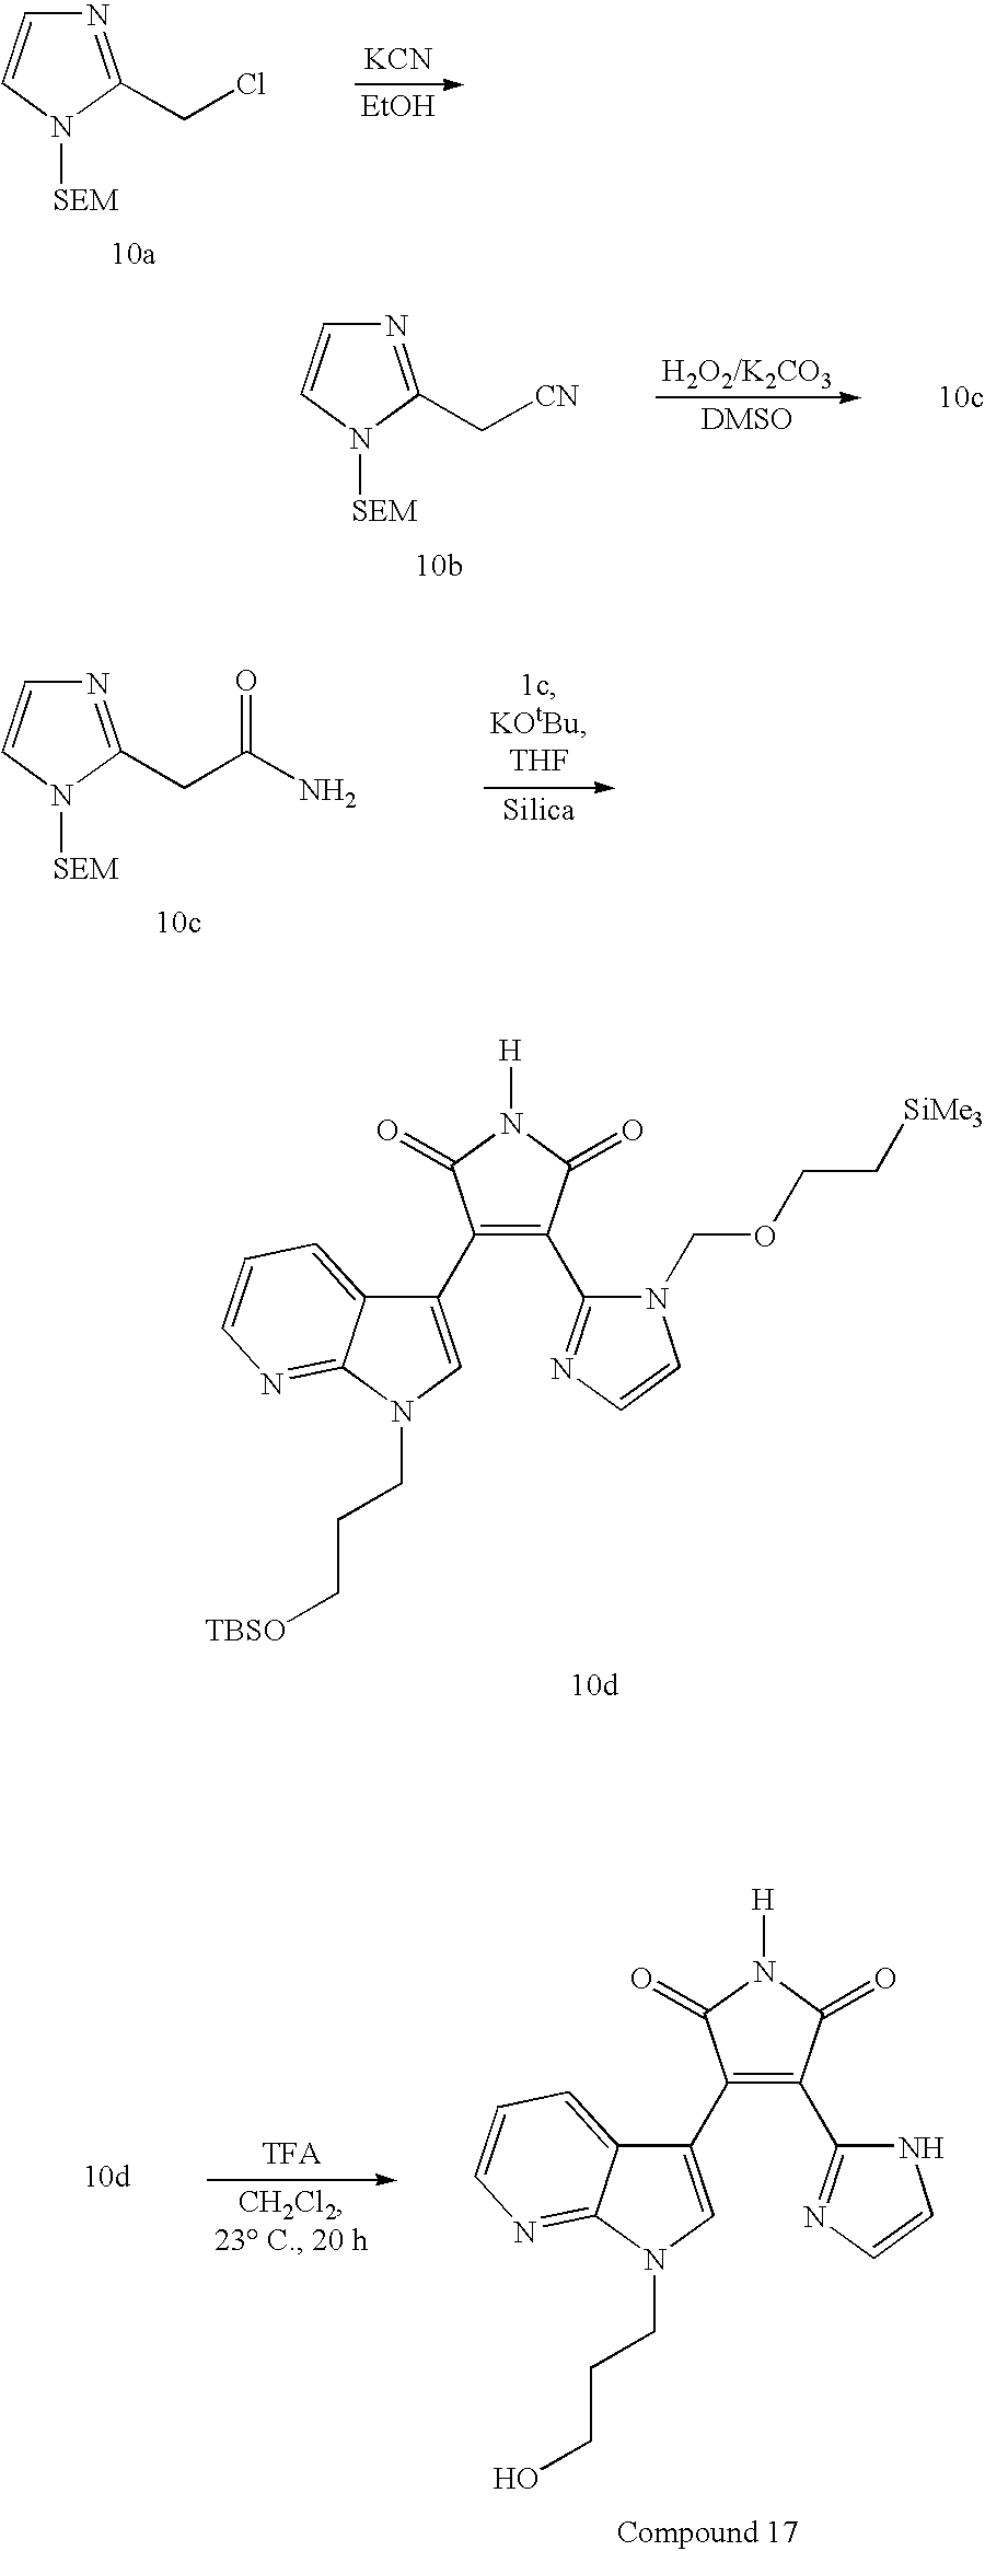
N1=C(CC(N)=O)N([SEM])C=C1.[Silica].C1(C2=CN(CCC[TBSO])C3=NC=CC=C23)=C(C2=NC=CN2COCC[SiMe3])C(=O)N([H])C1=O.N1=C(CCl)N([SEM])C=C1.[KCN].[EtOH].N1=C(C[CN])N([SEM])C=C1.C1(C2=CN(CCCO)C3=NC=CC=C23)=C(C2=NC=CN2)C(=O)N([H])C1=O
